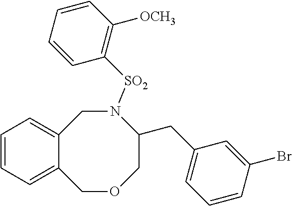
C12=CC=CC=C1COCC(CC1=CC=CC(Br)=C1)N([SO2]C1=C([OCH3])C=CC=C1)C2
